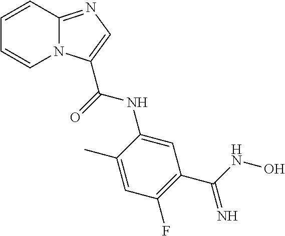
C1=CC2=NC=C(C(=O)NC3=CC(C(NO)=N)=C(F)C=C3C)N2C=C1
